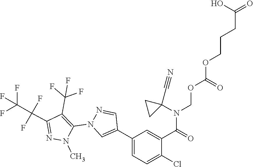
C1(C2=CN(C3=C(C(F)(F)F)C(C(F)(F)C(F)(F)F)=NN3C)N=C2)=CC=C(Cl)C(C(N(COC(OCCCC(=O)O)=O)C2(C#N)CC2)=O)=C1
